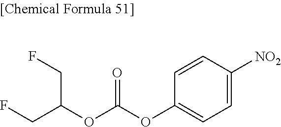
C(C(OC(OC1=CC=C([NO2])C=C1)=O)CF)F
